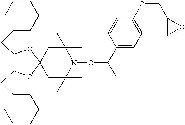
C1C(C)(C)N(OC(C)C2=CC=C(OCC3CO3)C=C2)C(C)(C)CC1(OCCCCCCCC)OCCCCCCCC
